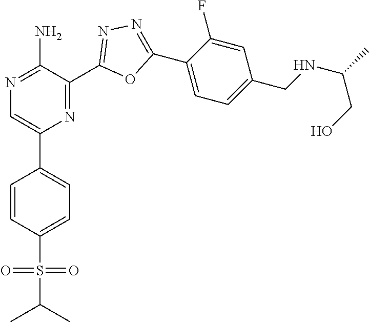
C1(C2=CC=C(S(C(C)C)(=O)=O)C=C2)=CN=C(N)C(C2=NN=C(C3=CC=C(CNC(CO)C)C=C3F)O2)=N1
